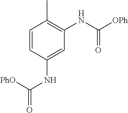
C1=CC(NC(=O)[PhO])=CC(NC([OPh])=O)=C1C
